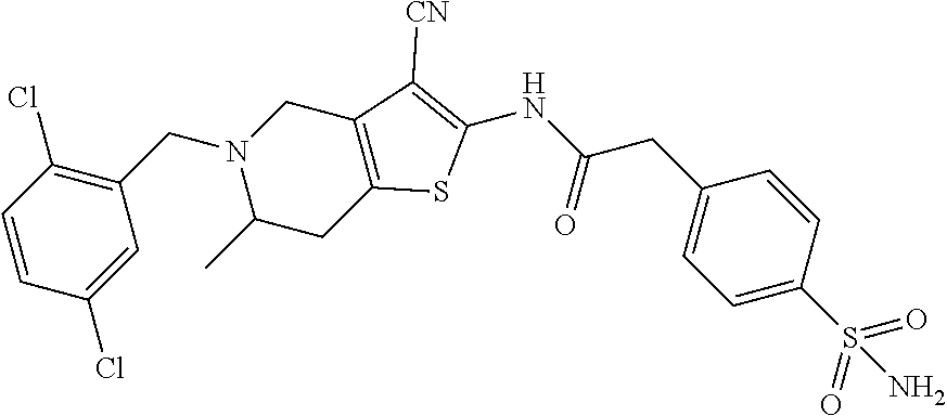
C1(CN2C(C)CC3=C(C2)C([CN])=C(NC(CC2=CC=C(S(=O)(=O)N)C=C2)=O)S3)=C(Cl)C=CC(Cl)=C1
